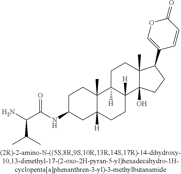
C1CC2(C)C([H])(CC1NC(C(N)C(C)C)=O)CCC1([H])C2([H])CCC2(C)C1(O)CCC2C1=COC(=O)C=C1
